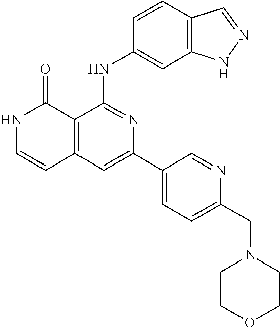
C1=CC(NC2=NC(C3=CC=C(CN4CCOCC4)N=C3)=CC3=C2C(=O)NC=C3)=CC2=C1C=NN2
